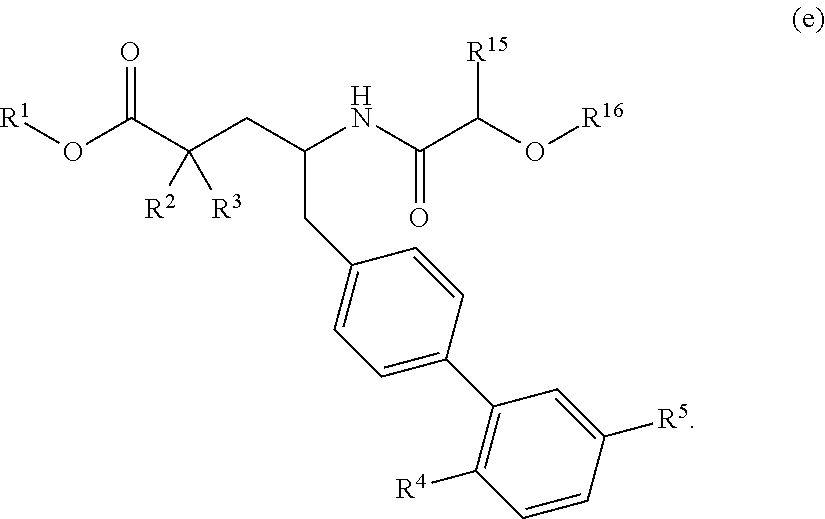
C1=CC([R5])=CC(C2=CC=C(CC(NC(=O)C(O[R16])[R15])CC(C(=O)O[R1])([R2])[R3])C=C2)=C1[R4]
